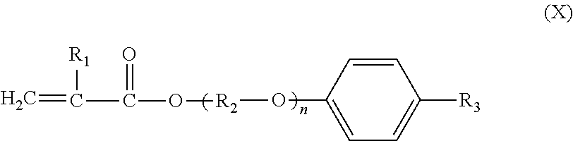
C1=C(O[R2]OC(=O)C(=C)[R1])C=CC([R3])=C1
